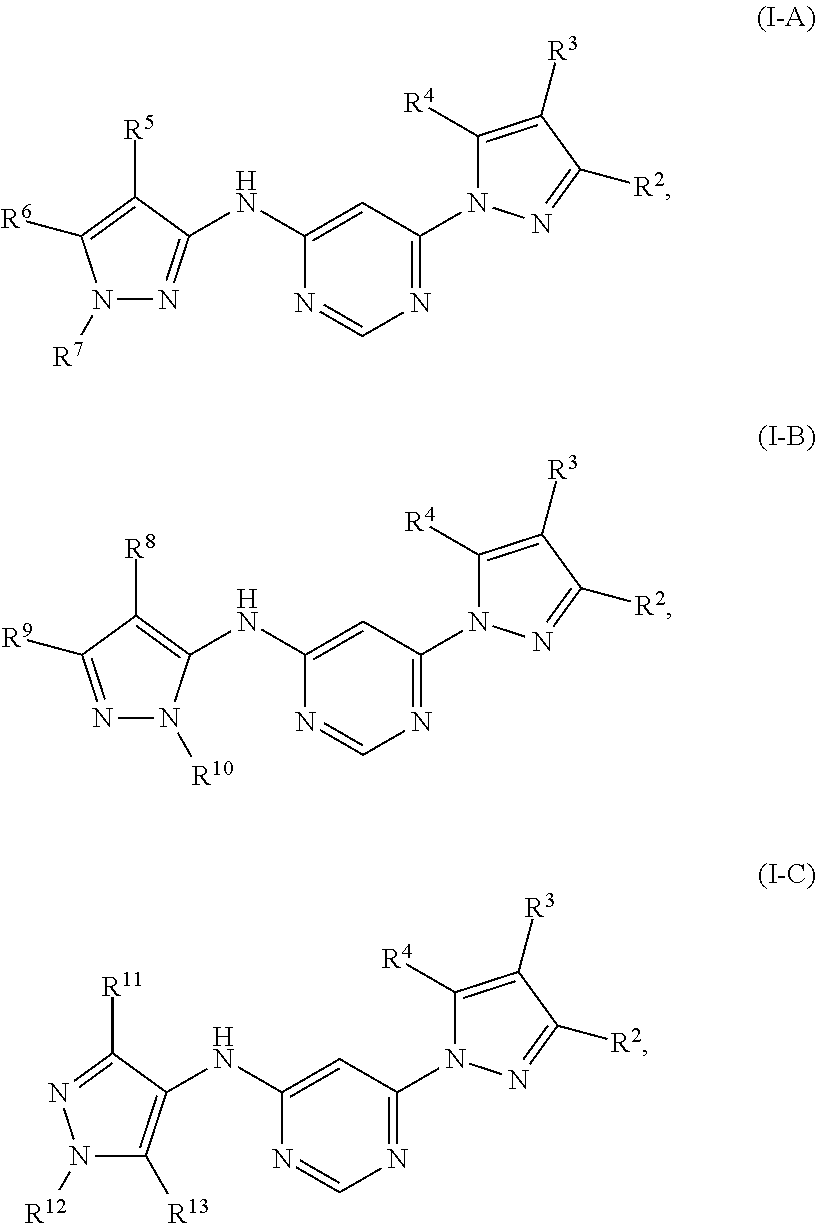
N1([R7])N=C(NC2=CC(N3C([R4])=C([R3])C([R2])=N3)=NC=N2)C([R5])=C1[R6].N1=C([R9])C([R8])=C(NC2=CC(N3C([R4])=C([R3])C([R2])=N3)=NC=N2)N1[R10].N1([R12])C([R13])=C(NC2=CC(N3C([R4])=C([R3])C([R2])=N3)=NC=N2)C([R11])=N1
